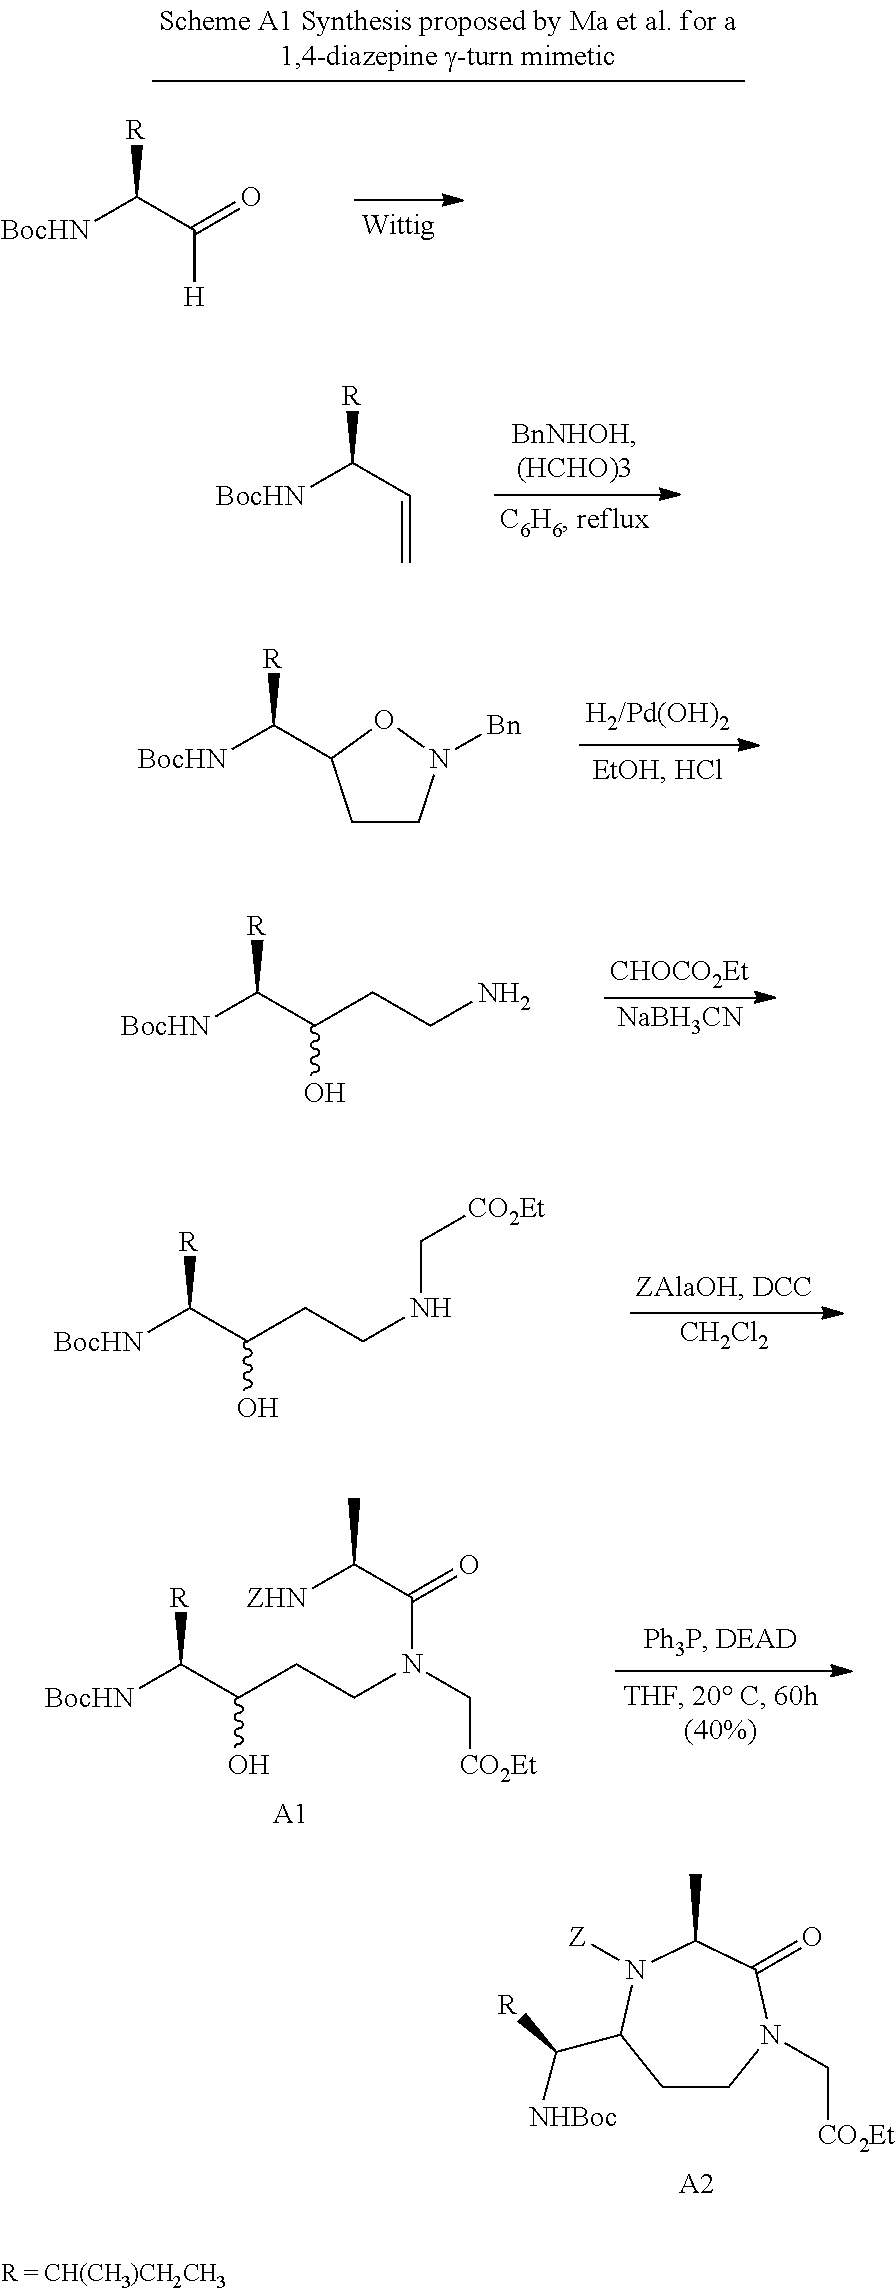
C1CN(C[CO2Et])C(=O)C(C)N([Z])C1C([R])[NHBoc].[A2].[BocHN]C(C=C)[R].[BocHN]C([R])C1CCN([Bn])O1.[CHOCO2Et].[NaBH3CN].[BocHN]C([R])C(CCN)O.[CH2Cl2].[BocHN]C([R])C(CCNC[CO2Et])O.[BocHN]C([R])C(CCN(C(=O)C([ZHN])C)C[CO2Et])O.[A1].[BocHN]C(C(=O)[H])[R]
